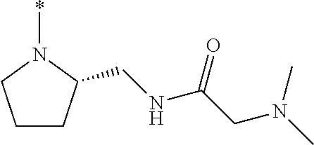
C1CC(CNC(CN(C)C)=O)N(*)C1
